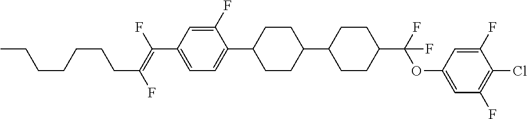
C1=C(F)C(C2CCC(C3CCC(C(OC4=CC(F)=C(Cl)C(F)=C4)(F)F)CC3)CC2)=CC=C1C(F)=C(F)CCCCCCC
